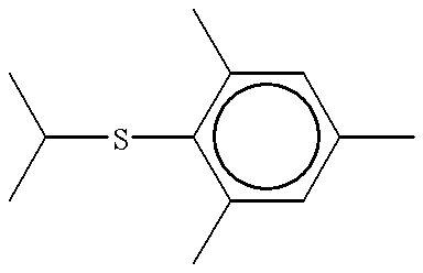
C(Sc1c(C)cc(C)cc1C)(C)C
